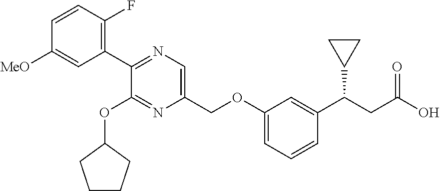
C1(C2=NC=C(COC3=CC=CC(C(CC(=O)O)C4CC4)=C3)N=C2OC2CCCC2)=C(F)C=CC([MeO])=C1
